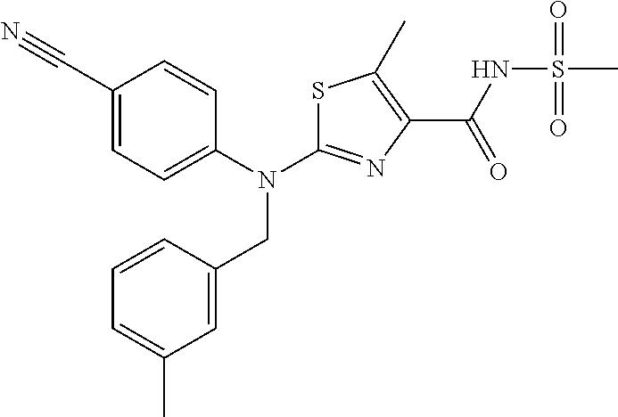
C1(C#N)=CC=C(N(C2=NC(C(NS(C)(=O)=O)=O)=C(C)S2)CC2=CC(C)=CC=C2)C=C1
